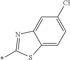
C12=CC=C(Cl)C=C1N=C(*)S2
